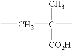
CC([CO2H])(C)CC
